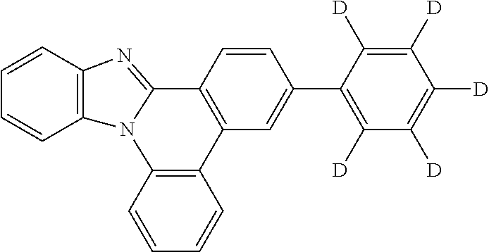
C1=CC2=C(C=C1)N1C(=NC3=C1C=CC=C3)C1=C2C=C(C2=C([D])C([D])=C([D])C([D])=C2[D])C=C1
